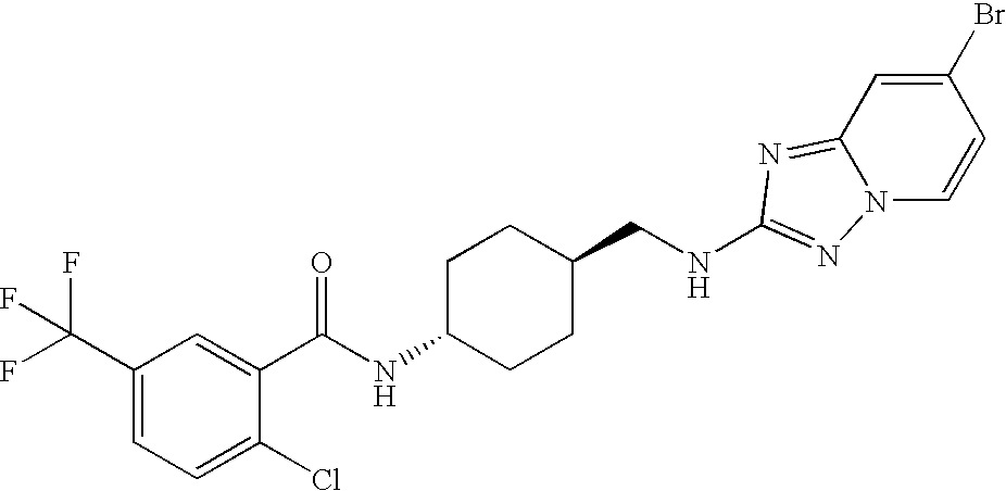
N(CC1CCC(NC(=O)C2=CC(C(F)(F)F)=CC=C2Cl)CC1)C1=NN2C(=N1)C=C(Br)C=C2
